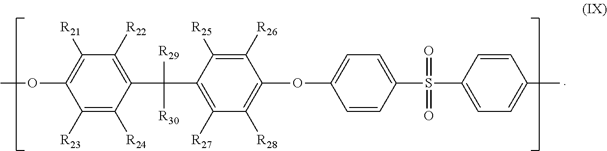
C1(C(C2=C([R27])C([R28])=C(OC3=CC=C(S(C4=CC=C(C)C=C4)(=O)=O)C=C3)C([R26])=C2[R25])([R29])[R30])=C([R22])C([R21])=C(OC)C([R23])=C1[R24]
